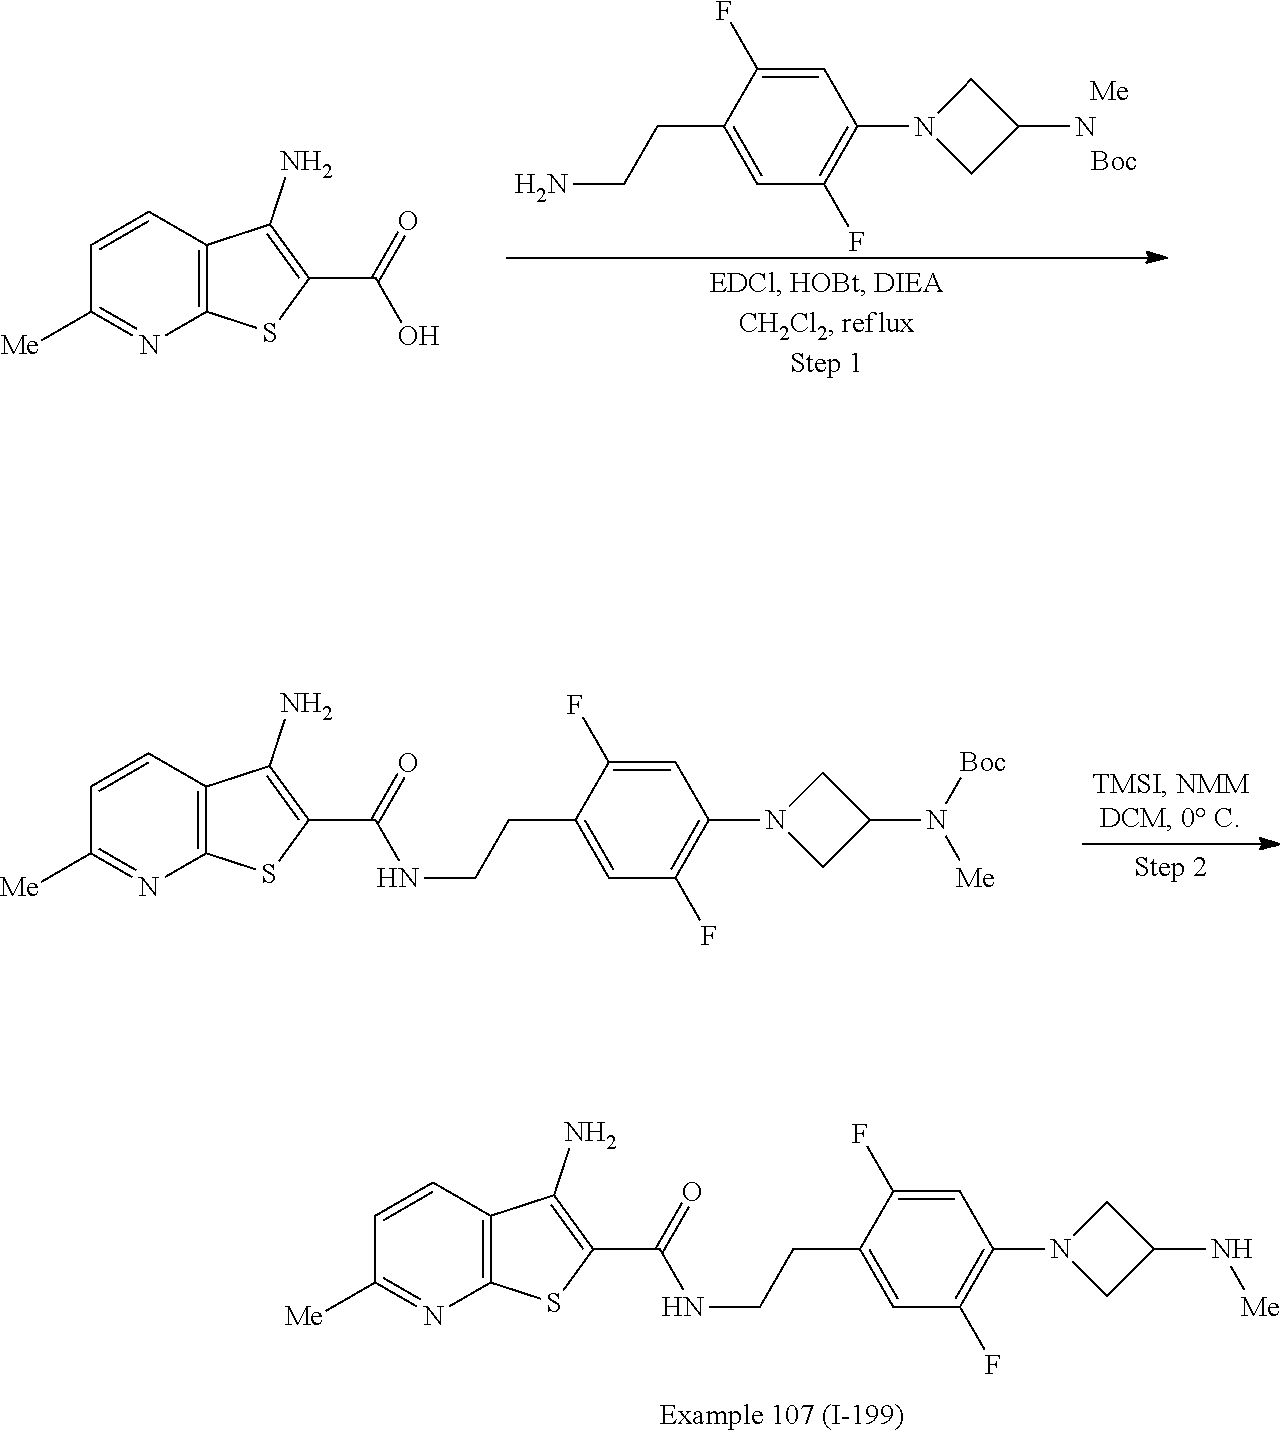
C1=CC2=C(N=C1[Me])SC(C(=O)O)=C2N.NCCC1=CC(F)=C(N2CC(N)C2)C=C1F.[Me].[Boc].C1=CC2=C(N=C1[Me])SC(C(=O)NCCC1=CC(F)=C(N3CC(N([Boc])[Me])C3)C=C1F)=C2N.C1=CC2=C(N=C1[Me])SC(C(=O)NCCC1=CC(F)=C(N3CC(N[Me])C3)C=C1F)=C2N
